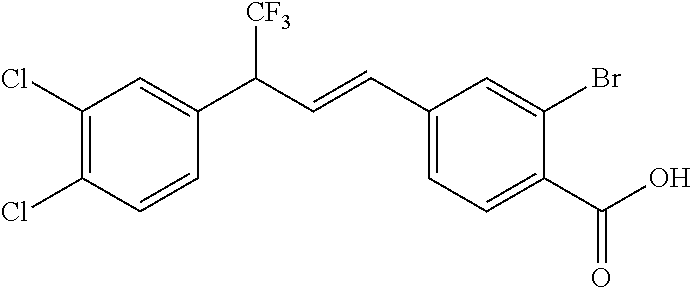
C1=CC(C(C=CC2=CC=C(C(O)=O)C(Br)=C2)[CF3])=CC(Cl)=C1Cl
